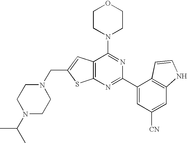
C12=C(N=C(C3=CC([CN])=CC4=C3C=CN4)N=C1N1CCOCC1)SC(CN1CCN(C(C)C)CC1)=C2
